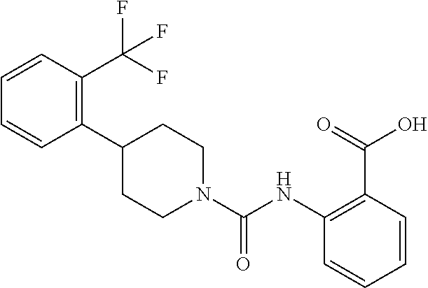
C1=CC=CC(C2CCN(C(NC3=C(C(=O)O)C=CC=C3)=O)CC2)=C1C(F)(F)F
